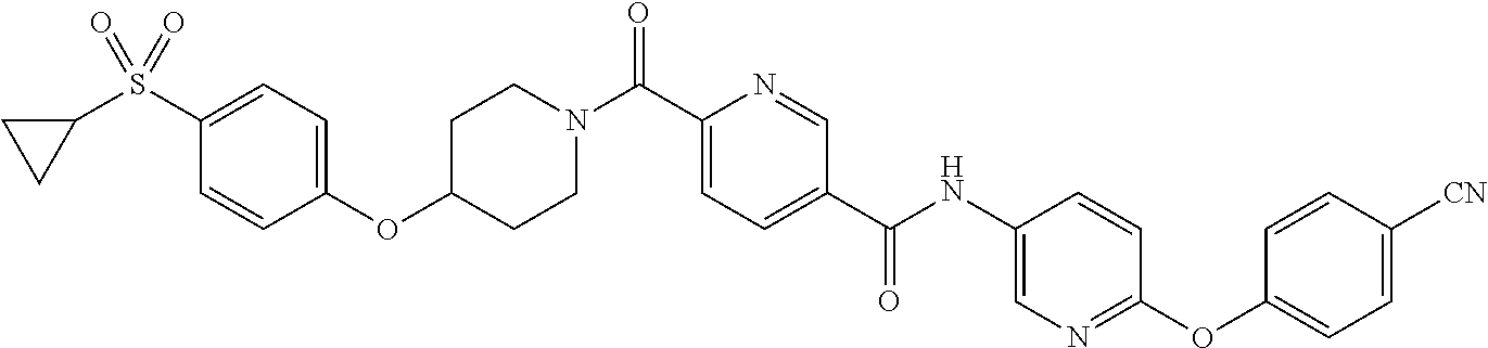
C1(OC2CCN(C(C3=CC=C(C(NC4=CN=C(OC5=CC=C([CN])C=C5)C=C4)=O)C=N3)=O)CC2)=CC=C(S(C2CC2)(=O)=O)C=C1
